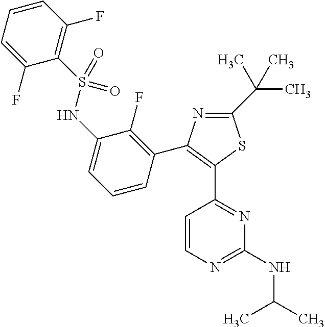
C1=CC(F)=C(S(NC2=CC=CC(C3=C(C4=NC(NC(C)C)=NC=C4)SC(C(C)(C)C)=N3)=C2F)(=O)=O)C(F)=C1
